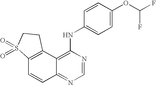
C12=C(C3=C(NC4=CC=C(OC(F)F)C=C4)N=CN=C3C=C1)CCS2(=O)=O
